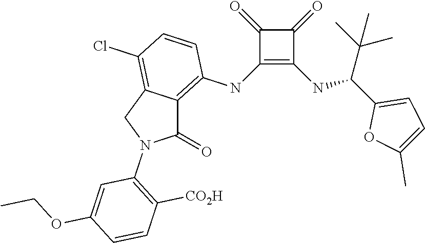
C1(NC2=C3C(=C(Cl)C=C2)CN(C2=C([CO2H])C=CC(OCC)=C2)C3=O)=C(NC(C2=CC=C(C)O2)C(C)(C)C)C(=O)C1=O
